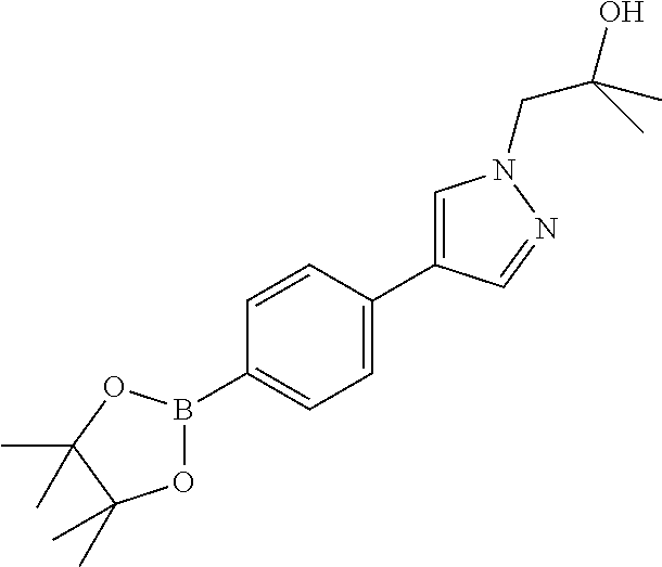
C1=CC(B2OC(C)(C)C(C)(C)O2)=CC=C1C1=CN(CC(O)(C)C)N=C1
